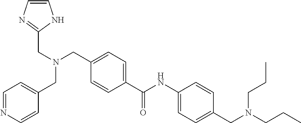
C1=C(C(NC2=CC=C(CN(CCC)CCC)C=C2)=O)C=CC(CN(CC2=NC=CN2)CC2=CC=NC=C2)=C1
